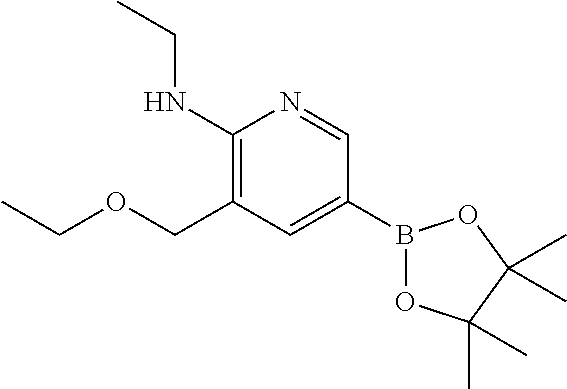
C1(NCC)=C(COCC)C=C(B2OC(C)(C)C(C)(C)O2)C=N1
